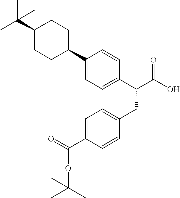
C1(C2CCC(C(C)(C)C)CC2)=CC=C(C(C(O)=O)CC2=CC=C(C(=O)OC(C)(C)C)C=C2)C=C1
